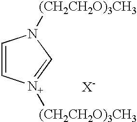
C1=C[N+]([(CH2CH2O)3CH3])=CN1[(CH2CH2O)3CH3].[X-]
